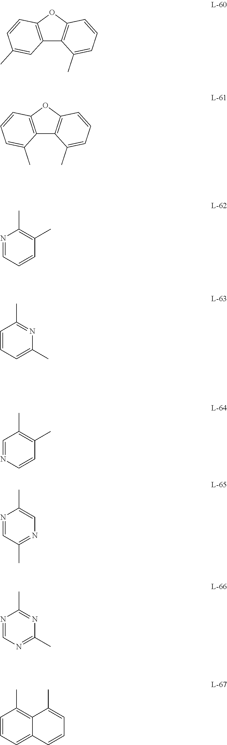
C12=C(OC3=C1C(C)=CC=C3)C=CC(C)=C2.C12=C(OC3=C1C(C)=CC=C3)C=CC=C2C.N1=CC=CC(C)=C1C.C1=CC=C(C)N=C1C.C1=NC=CC(C)=C1C.N1=CC(C)=NC=C1C.N1=CN=C(C)N=C1C.C1=CC=C2C(=C1C)C(C)=CC=C2
